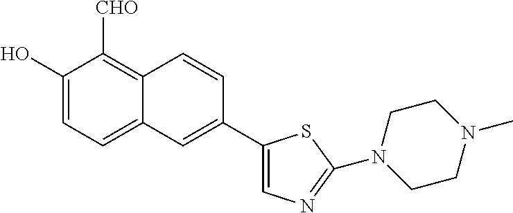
C1(O)=CC=C2C(=C1[CHO])C=CC(C1=CN=C(N3CCN(C)CC3)S1)=C2
